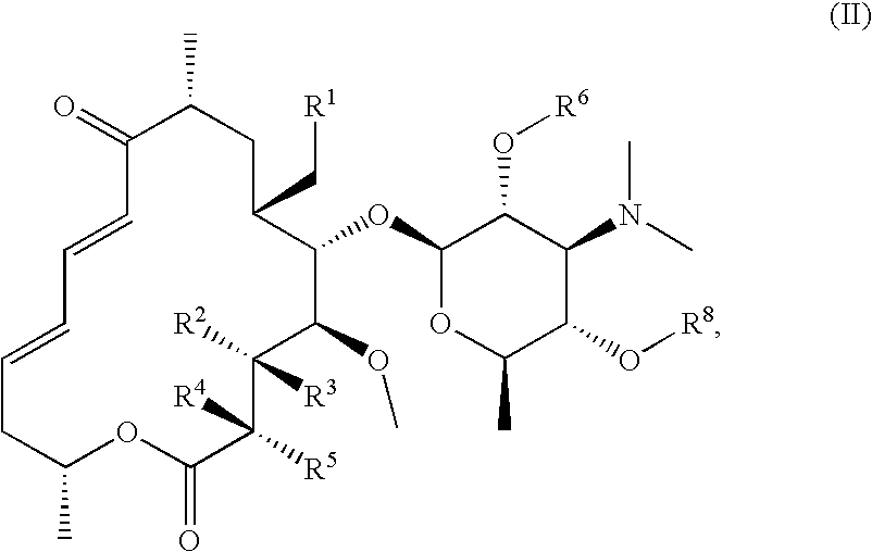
C1(=O)C=CC=CCC(C)OC(=O)C([R4])([R5])C([R2])([R3])C(OC)C(OC2OC(C)C(O[R8])C(N(C)C)C2O[R6])C(C[R1])CC1C
